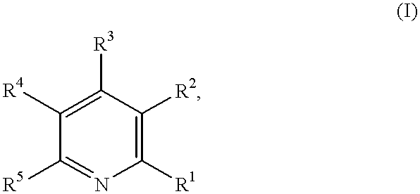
C1([R1])=C([R2])C([R3])=C([R4])C([R5])=N1
